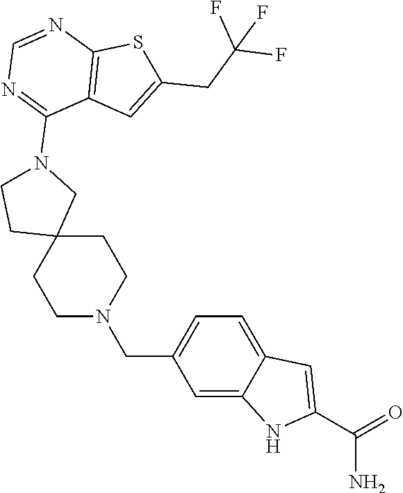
C12=C(C=C(CC(F)(F)F)S1)C(N1CC3(CCN(CC4=CC=C5C(=C4)NC(C(N)=O)=C5)CC3)CC1)=NC=N2
